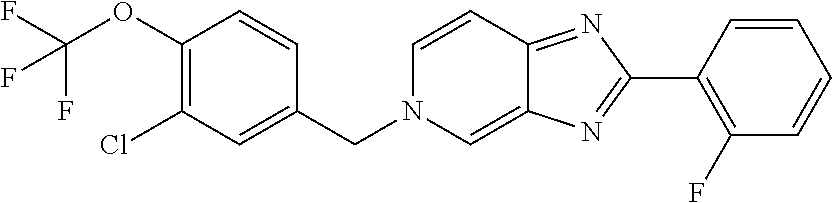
C1(OC(F)(F)F)=C(Cl)C=C(CN2C=C3C(=NC(C4=C(F)C=CC=C4)=N3)C=C2)C=C1
